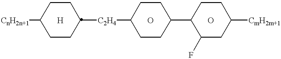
[CnH2n+1]C1CCC([C2H4]C2CCC(C3C(F)CC([CmH2m+1])CC3)CC2)CC1.[H].O.O
